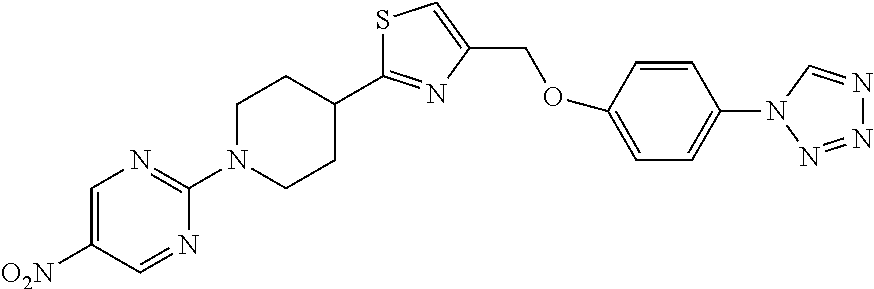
C1=C([O2N])C=NC(N2CCC(C3=NC(COC4=CC=C(N5C=NN=N5)C=C4)=CS3)CC2)=N1
